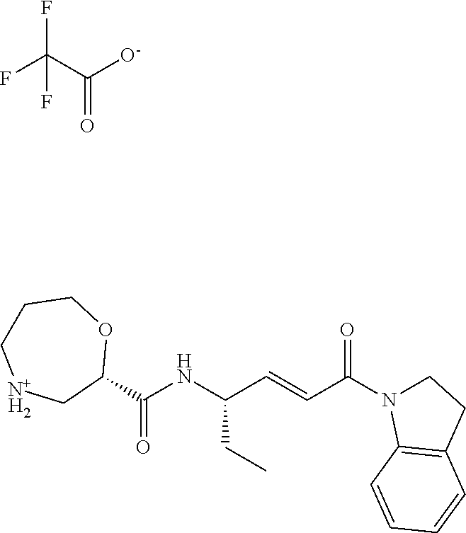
C1C[N+H2]CC(C(=O)NC(C=CC(=O)N2CCC3=C2C=CC=C3)CC)OC1.FC(F)(F)C([O-])=O
